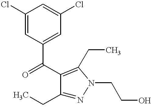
C1(CC)=NN(CCO)C(CC)=C1C(C1=CC(Cl)=CC(Cl)=C1)=O
